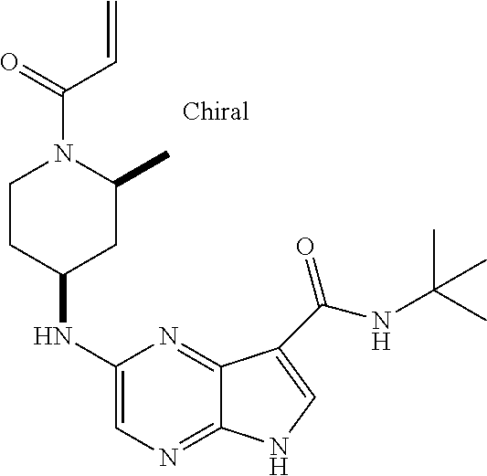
C1(NC2CC(C)N(C(=O)C=C)CC2)=CN=C2C(=N1)C(C(=O)NC(C)(C)C)=CN2
